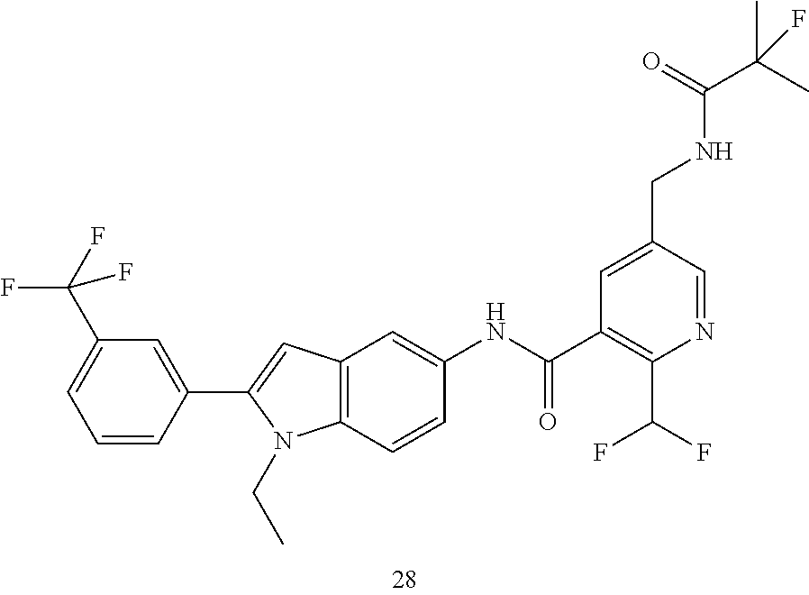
C1=C(CNC(C(C)(C)F)=O)C=NC(C(F)F)=C1C(NC1=CC2=C(C=C1)N(CC)C(C1=CC(C(F)(F)F)=CC=C1)=C2)=O
